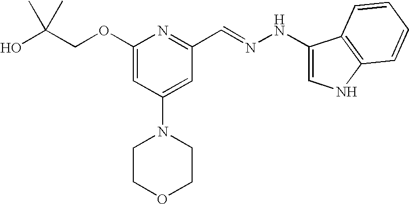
C(COC1=CC(N2CCOCC2)=CC(C=NNC2=CNC3=C2C=CC=C3)=N1)(O)(C)C
